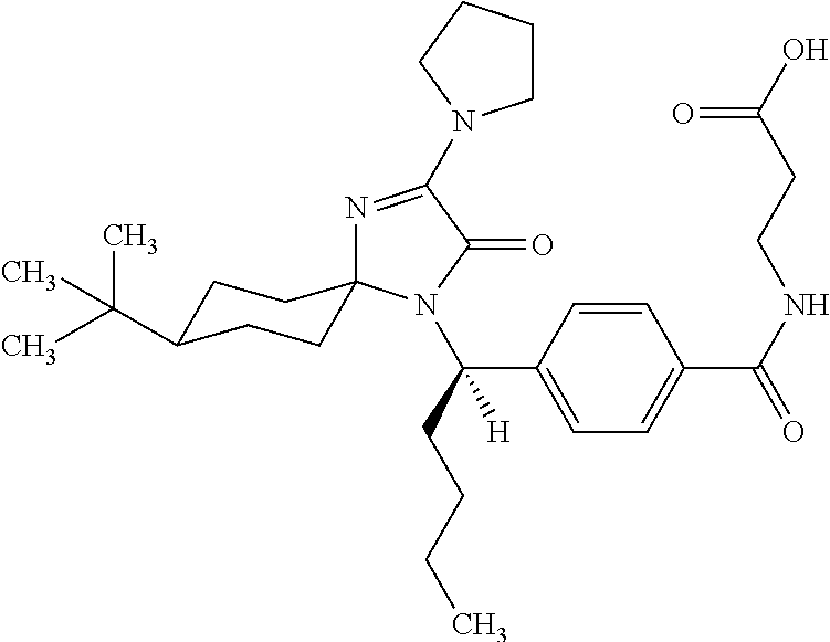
C1C(C(C)(C)C)CCC2(C1)N=C(N1CCCC1)C(=O)N2C(C1=CC=C(C(NCCC(=O)O)=O)C=C1)(CCCC)[H]
